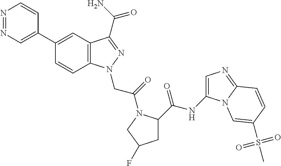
N1=NC=C(C2=CC3=C(C=C2)N(CC(=O)N2C(C(=O)NC4=CN=C5N4C=C(S(C)(=O)=O)C=C5)CC(F)C2)N=C3C(N)=O)C=C1
